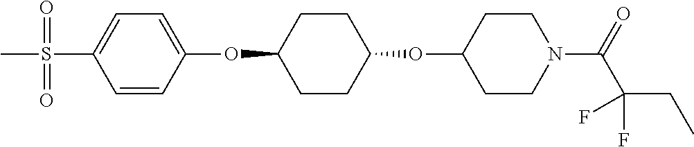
C1=CC(OC2CCC(OC3CCN(C(C(CC)(F)F)=O)CC3)CC2)=CC=C1S(C)(=O)=O
